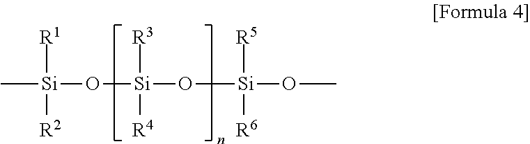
C[Si](O[Si](O[Si](OC)([R5])[R6])([R3])[R4])([R1])[R2]
